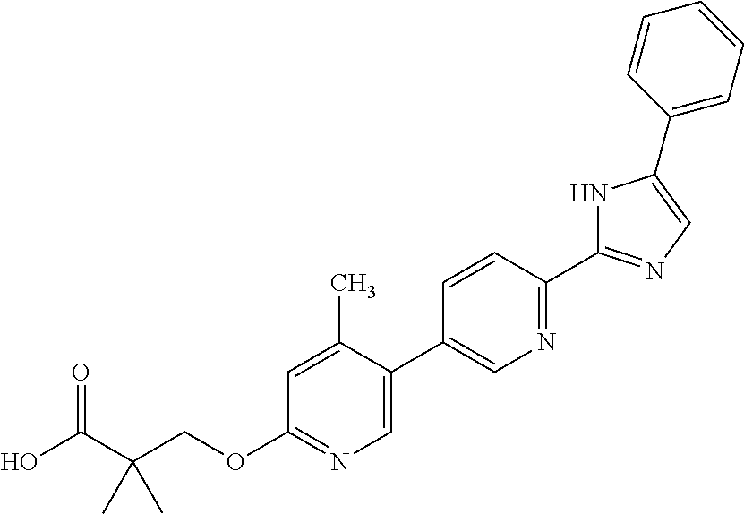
OC(C(COC1=NC=C(C2=CN=C(C3=NC=C(C4=CC=CC=C4)N3)C=C2)C(C)=C1)(C)C)=O
